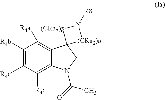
C12=C([R4a])C([R4b])=C([R4c])C([R4d])=C1N(C(C)=O)CC21[(CRa2)p]N([R8])[(CRa2)q]1
